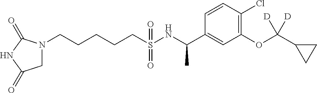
N1(CCCCCS(NC(C2=CC(OC(C3CC3)([D])[D])=C(Cl)C=C2)C)(=O)=O)CC(=O)NC1=O
